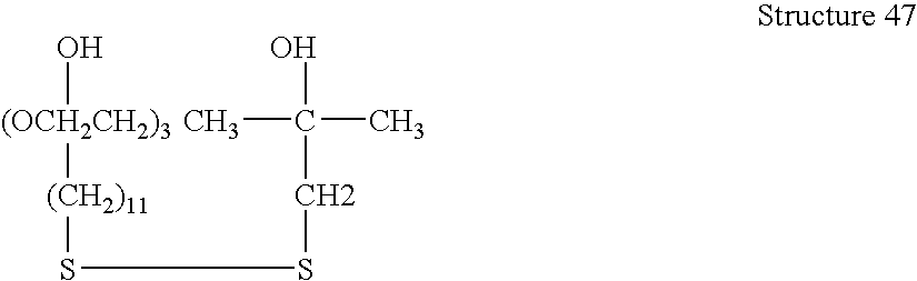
[(OCH2CH2)3]([(CH2)11]SSCC(C)(C)O)O
